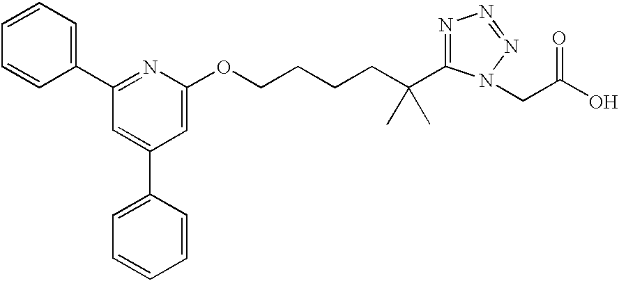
C1=CC=CC(C2=NC(OCCCCC(C)(C)C3=NN=NN3CC(O)=O)=CC(C3=CC=CC=C3)=C2)=C1
